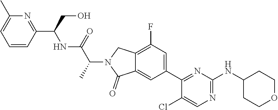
C12=CC(C3=NC(NC4CCOCC4)=NC=C3Cl)=CC(F)=C1CN(C(C(NC(C1=NC(C)=CC=C1)CO)=O)C)C2=O
